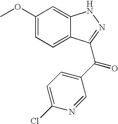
C1(OC)=CC=C2C(=C1)NN=C2C(=O)C1=CC=C(Cl)N=C1
